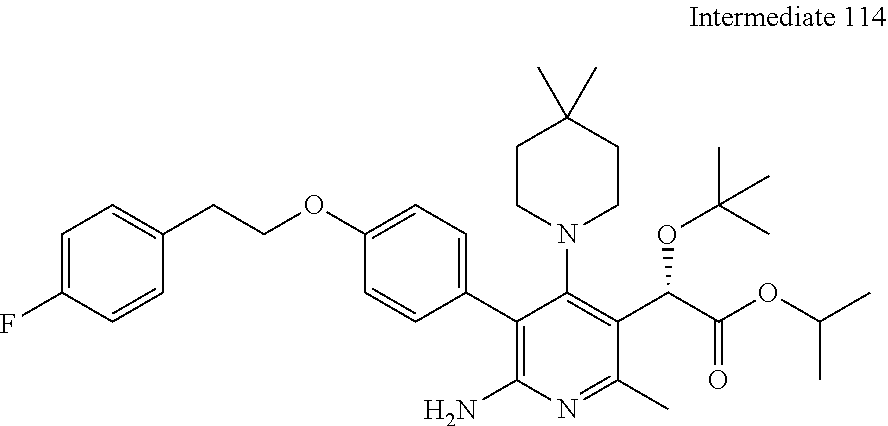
C1(OCCC2=CC=C(F)C=C2)=CC=C(C2=C(N)N=C(C)C(C(C(OC(C)C)=O)OC(C)(C)C)=C2N2CCC(C)(C)CC2)C=C1
